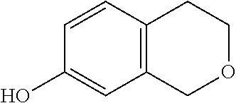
C12=C(C=CC(O)=C1)CCOC2
